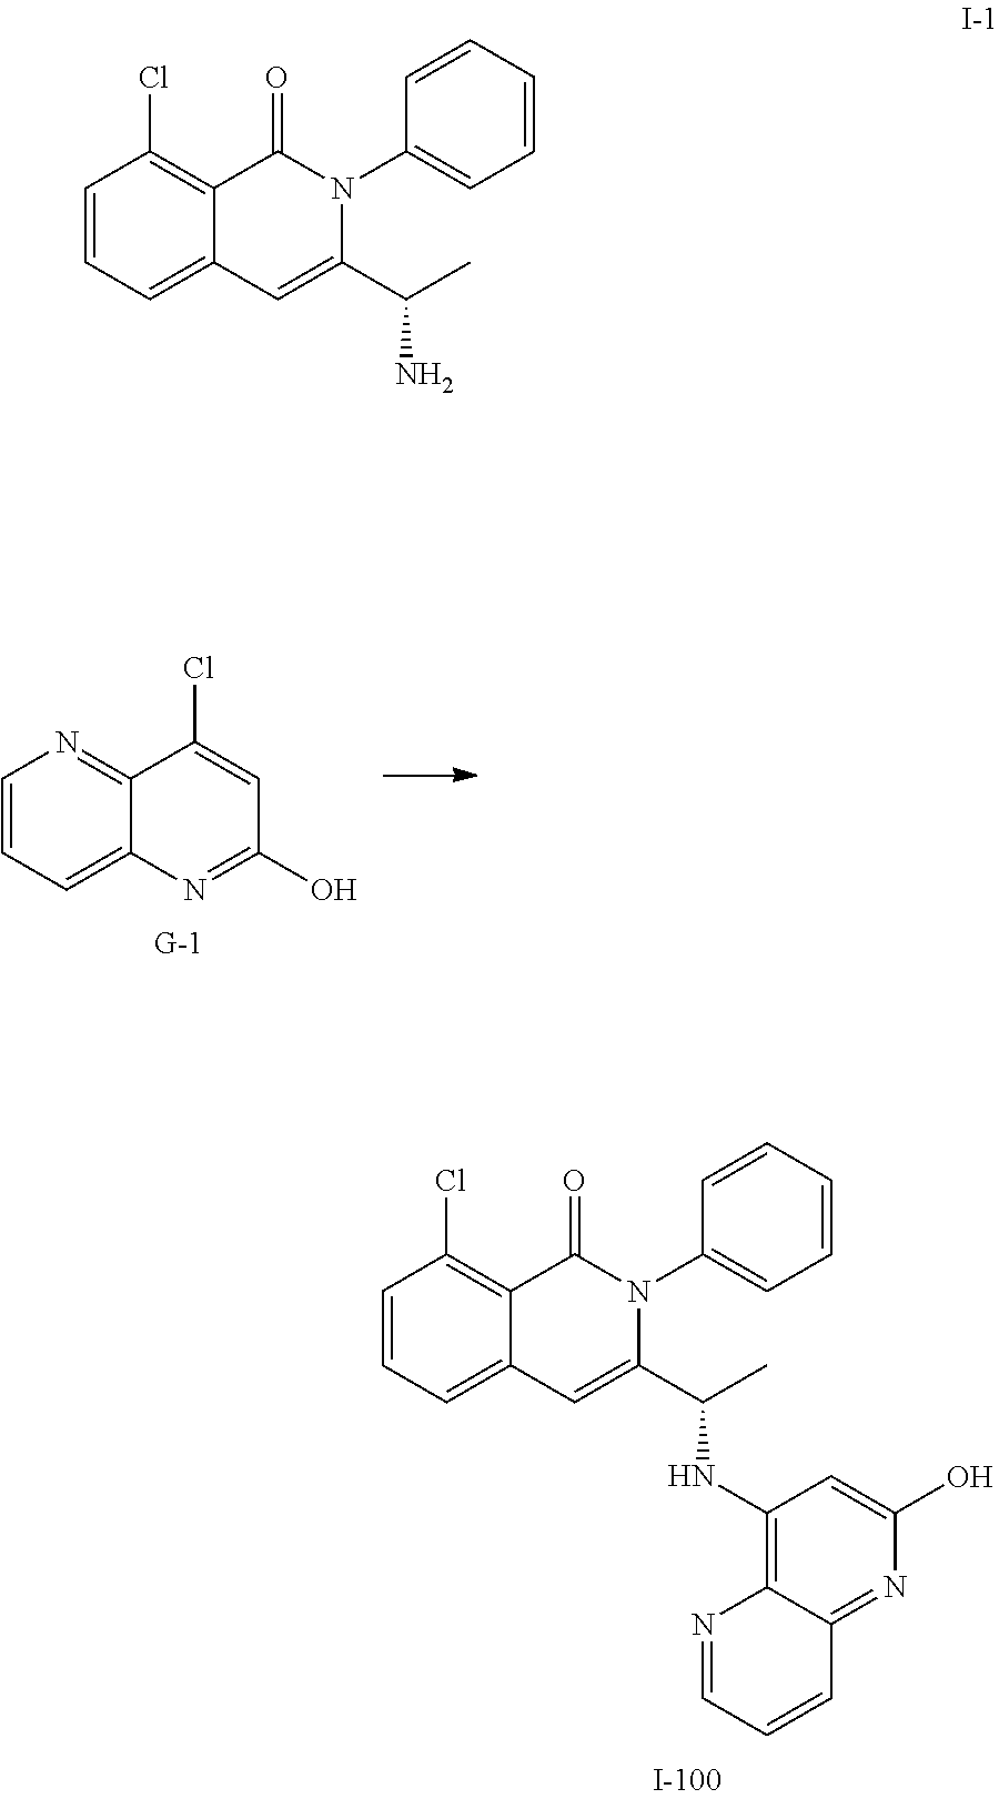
C1=CC=C2C(=C1Cl)C(=O)N(C1=CC=CC=C1)C(C(C)N)=C2.C1=CC=C2C(=N1)C(Cl)=CC(O)=N2.C1=CC=C2C(=C1Cl)C(=O)N(C1=CC=CC=C1)C(C(C)NC1=C3C(=NC(O)=C1)C=CC=N3)=C2
